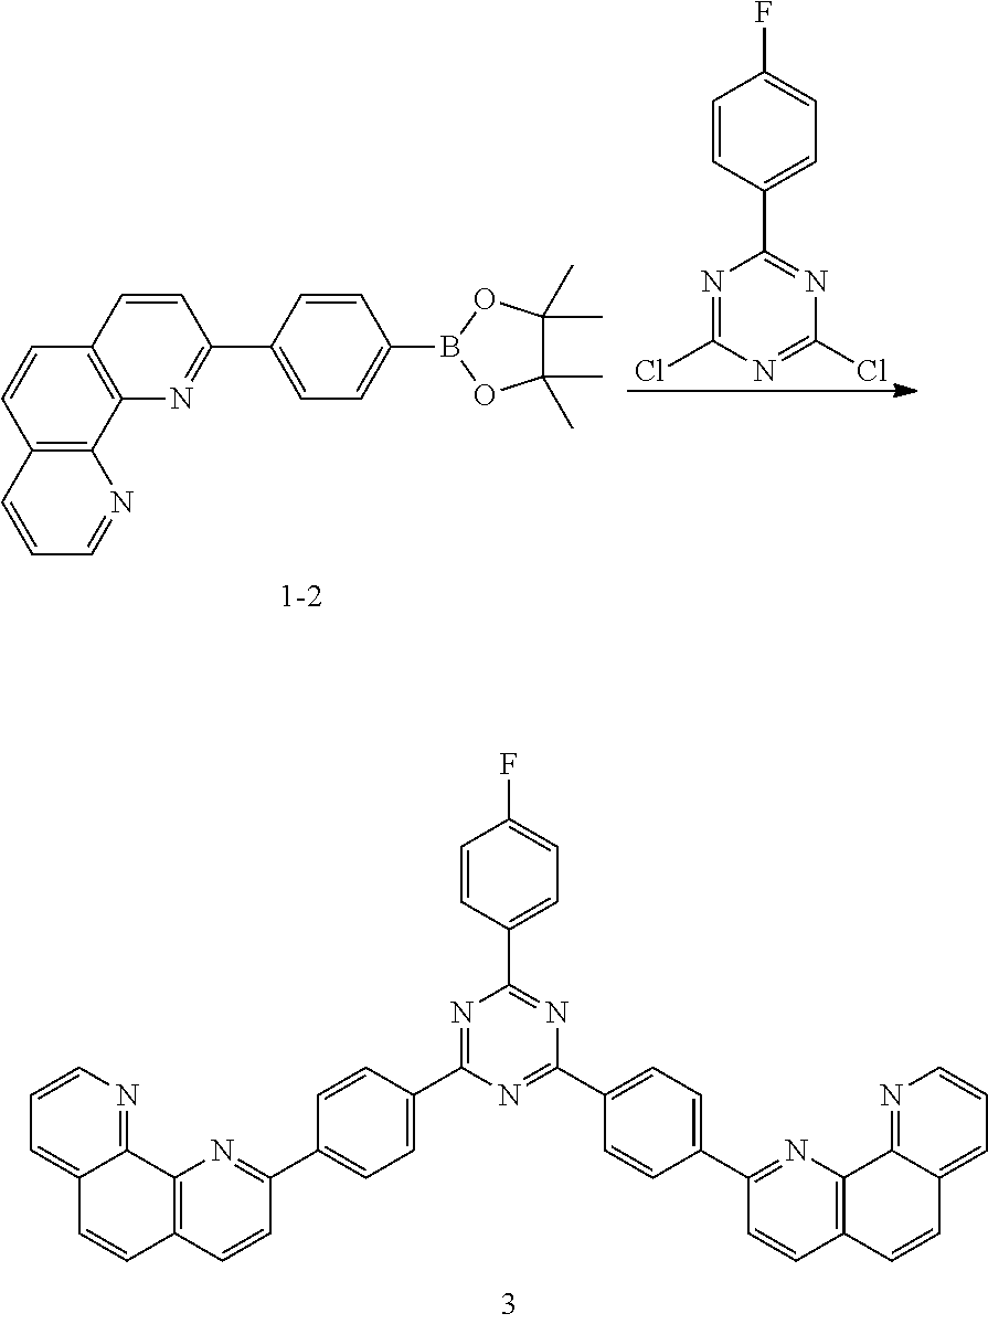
C1=CN=C2C(=C1)C=CC1=C2N=C(C2=CC=C(C3=NC(C4=CC=C(F)C=C4)=NC(C4=CC=C(C5=NC6=C(C=C5)C=CC5=CC=CN=C65)C=C4)=N3)C=C2)C=C1.C1=CC2=C(N=C1C1=CC=C(B3OC(C)(C)C(C)(C)O3)C=C1)C1=C(C=C2)C=CC=N1.C1=CC(C2=NC(Cl)=NC(Cl)=N2)=CC=C1F
